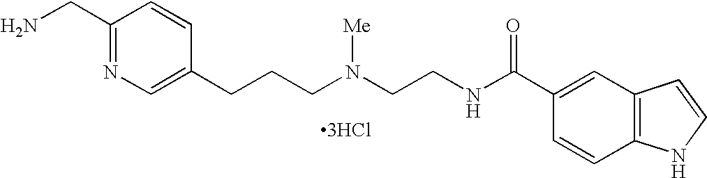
C1(CN)=NC=C(CCCN(CCNC(C2=CC3=C(C=C2)NC=C3)=O)[Me])C=C1.[3HCl]
